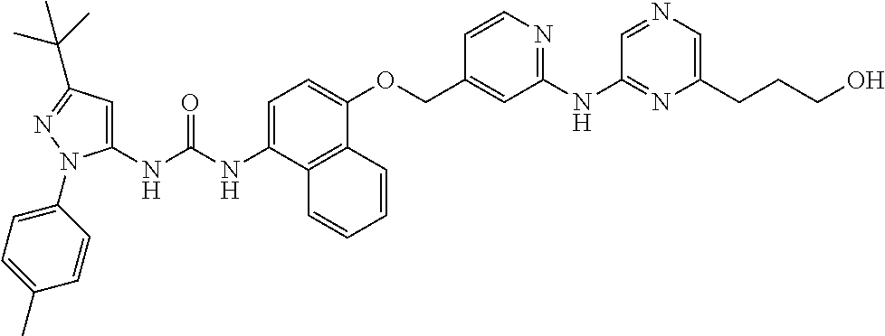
C1=C(NC(NC2=CC(C(C)(C)C)=NN2C2=CC=C(C)C=C2)=O)C2=C(C(OCC3=CC(NC4=NC(CCCO)=CN=C4)=NC=C3)=C1)C=CC=C2
